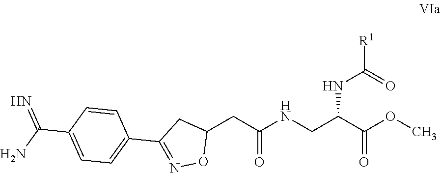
C1=CC(C2=NOC(CC(NCC(C(=O)OC)NC([R1])=O)=O)C2)=CC=C1C(N)=N
